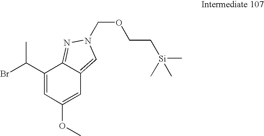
C1(C(Br)C)=CC(OC)=CC2=CN(COCC[Si](C)(C)C)N=C12
